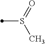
S(=O)(C)C
